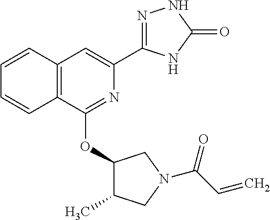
N1=C(OC2C(C)CN(C(C=C)=O)C2)C2=C(C=C1C1=NNC(=O)N1)C=CC=C2
